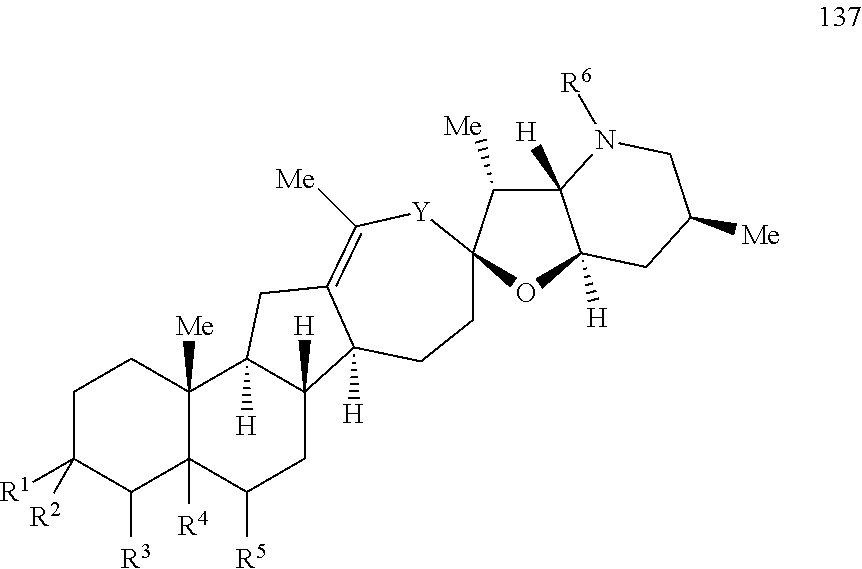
C1C([R1])([R2])C([R3])C2([R4])C([Me])(C1)C1([H])C([H])(CC2[R5])C2([H])C(=C([Me])[Y]C3(C([Me])C4([H])C([H])(O3)CC([Me])CN4[R6])CC2)C1
